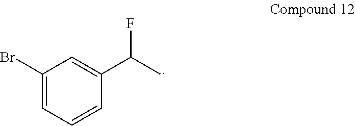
C1(Br)=CC=CC(C(C)F)=C1
